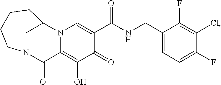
C1(F)=C(Cl)C(F)=CC=C1CNC(C1=CN2C(=C(O)C1=O)C(=O)N1CC2CCCC1)=O
